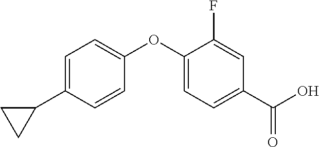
C1=C(C2CC2)C=CC(OC2=CC=C(C(O)=O)C=C2F)=C1
